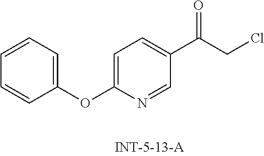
C1=CC=C(OC2=CC=C(C(CCl)=O)C=N2)C=C1
